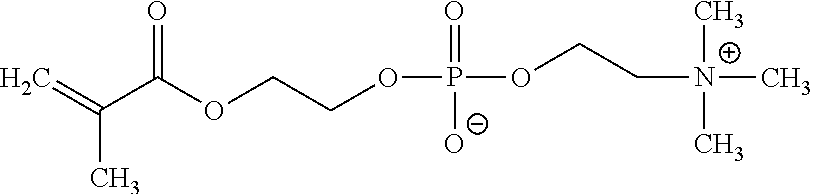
C=C(C(OCCOP(OCC[N+](C)(C)C)(=O)[O-])=O)C
